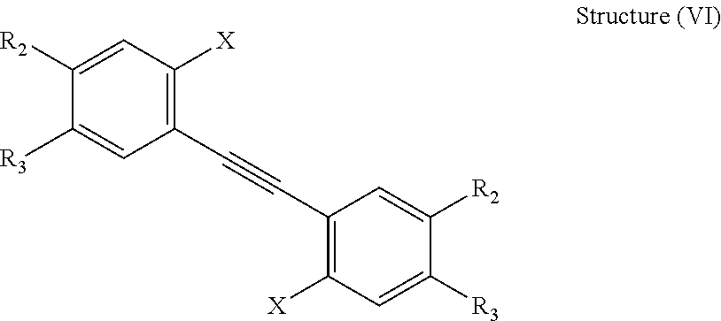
C1(C#CC2=C([X])C=C([R3])C([R2])=C2)=C([X])C=C([R2])C([R3])=C1
